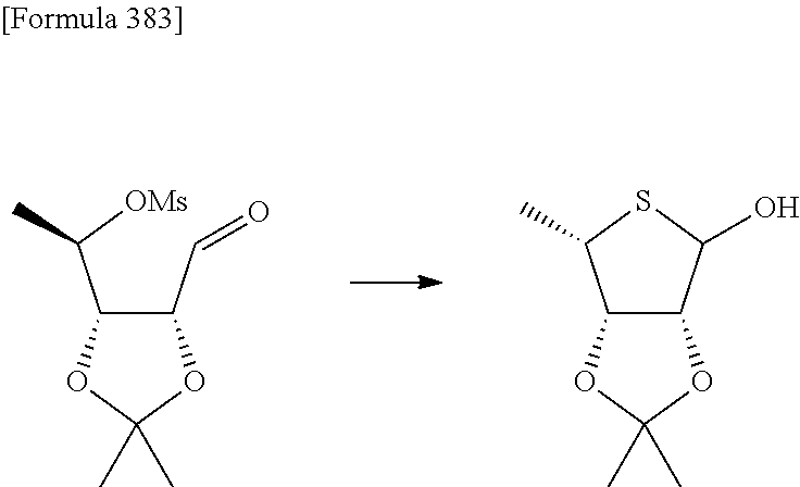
C1(C([OMs])C)C(C=O)OC(C)(C)O1.C12C(C(O)SC1C)OC(C)(C)O2
